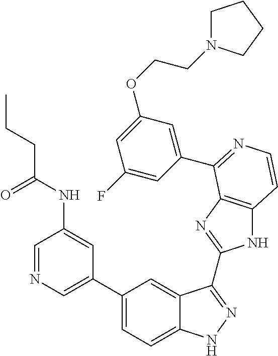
C1(C2=CN=CC(NC(CCC)=O)=C2)=CC=C2C(=C1)C(C1=NC3=C(N1)C=CN=C3C1=CC(OCCN3CCCC3)=CC(F)=C1)=NN2
